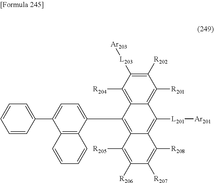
C1([R202])=C([L203][Ar203])C([R204])=C2C(=C1[R201])C([L201][Ar201])=C1C(=C2C2=CC=C(C3=CC=CC=C3)C3=C2C=CC=C3)C([R205])=C([R206])C([R207])=C1[R208]
